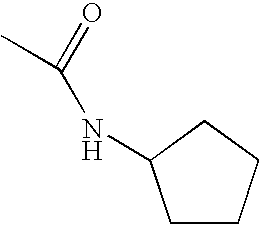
C1CCCC1NC(C)=O
